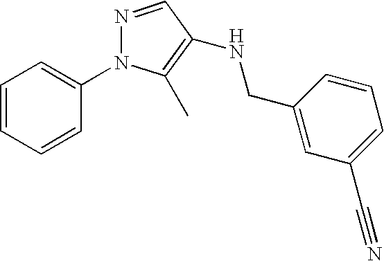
C1=CC=CC(N2N=CC(NCC3=CC(C#N)=CC=C3)=C2C)=C1
